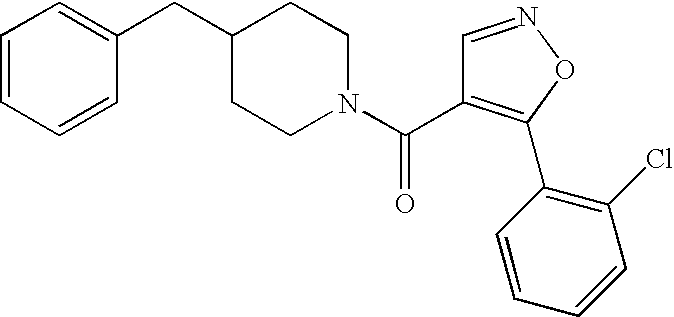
C1=CC=CC(CC2CCN(C(=O)C3=C(C4=C(Cl)C=CC=C4)ON=C3)CC2)=C1
